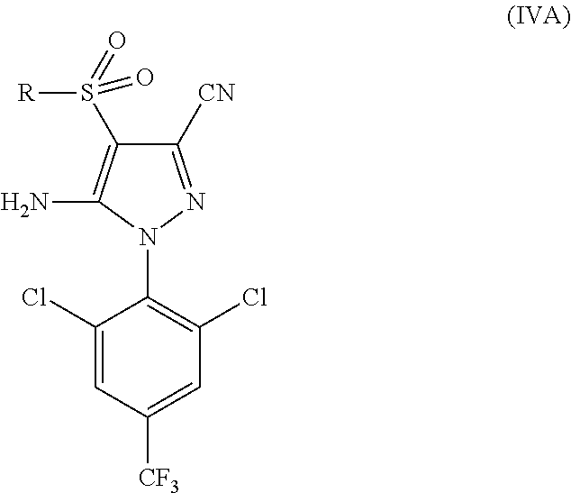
C1(Cl)=CC([CF3])=CC(Cl)=C1N1N=C([CN])C(S(=O)([R])=O)=C1N
